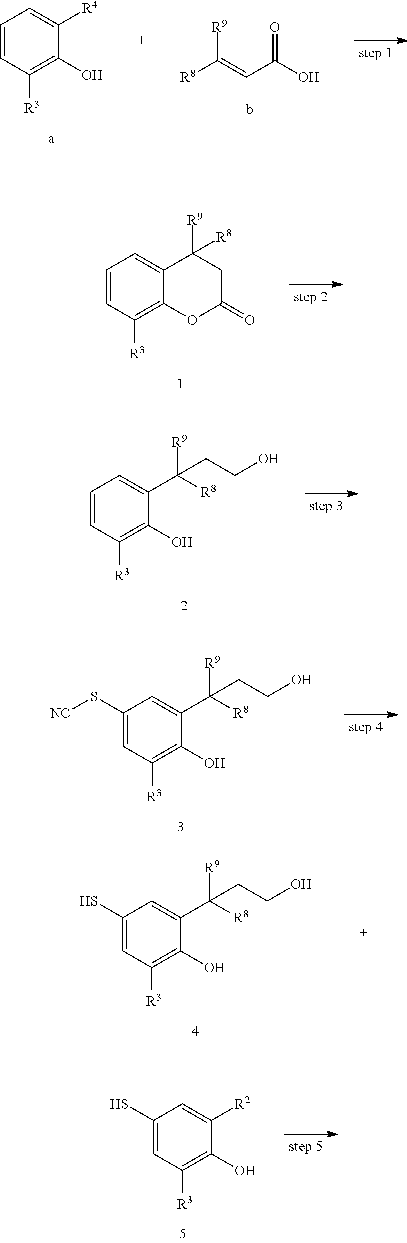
[R8]C(=CC(O)=O)[R9].C1=CC([R3])=C(O)C([R4])=C1.C1=CC([R3])=C2C(=C1)C([R9])([R8])CC(=O)O2.C1=CC([R3])=C(O)C(C(CCO)([R9])[R8])=C1.C1(S[NC])=CC([R3])=C(O)C(C(CCO)([R9])[R8])=C1.C1(S)=CC([R3])=C(O)C(C(CCO)([R9])[R8])=C1.C1(S)=CC([R3])=C(O)C([R2])=C1
